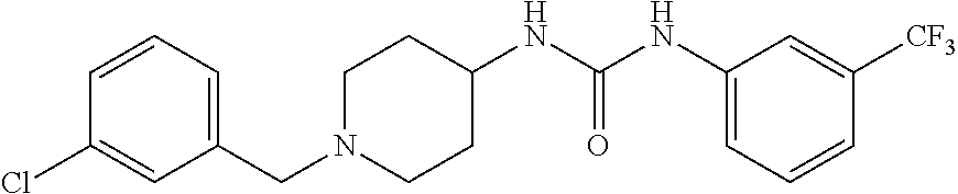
C1(CN2CCC(NC(NC3=CC=CC([CF3])=C3)=O)CC2)=CC=CC(Cl)=C1
